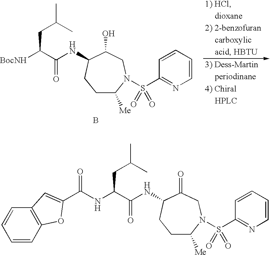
C1=CC=CN=C1S(N1CC(O)C(NC(C([BocNH])CC(C)C)=O)CCC1[Me])(=O)=O.B.C1=CC=CN=C1S(N1CC(=O)C(NC(C(NC(=O)C2=CC3=C(C=CC=C3)O2)CC(C)C)=O)CCC1[Me])(=O)=O
